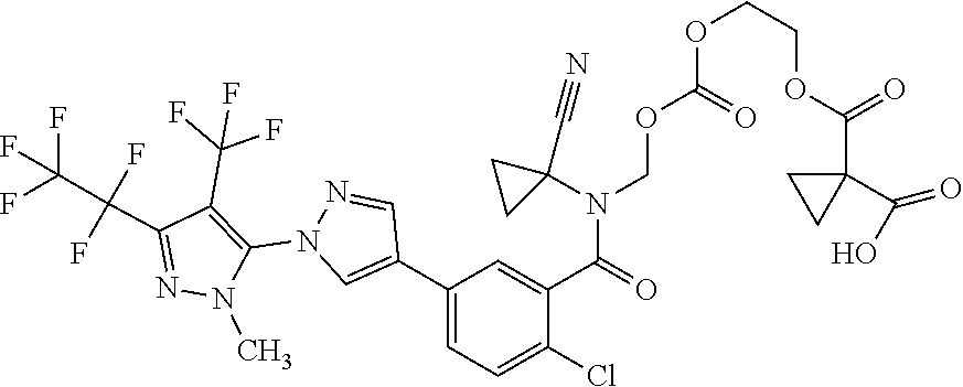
C1(C2=CN(C3=C(C(F)(F)F)C(C(F)(F)C(F)(F)F)=NN3C)N=C2)=CC=C(Cl)C(C(=O)N(C2(C#N)CC2)COC(OCCOC(C2(C(=O)O)CC2)=O)=O)=C1
